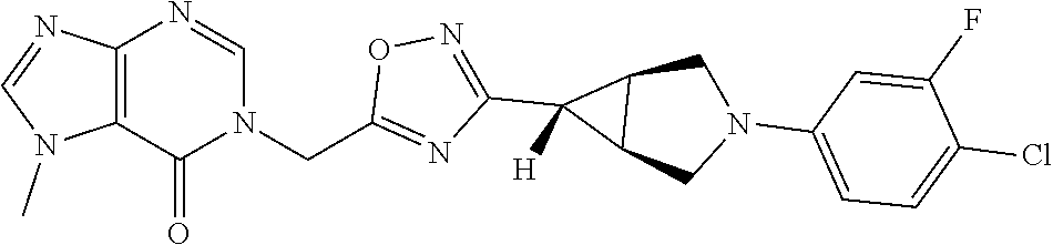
C12=C(N=CN(CC3=NC(C4([H])C5C4CN(C4=CC=C(Cl)C(F)=C4)C5)=NO3)C1=O)N=CN2C
